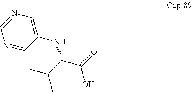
C(C)(C(C(O)=O)NC1=CN=CN=C1)C
